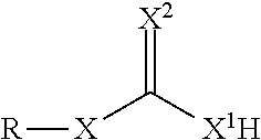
[X2]=C([X][R])[X1H]
